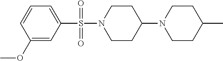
C1=CC(OC)=CC(S(N2CCC(N3CCC(C)CC3)CC2)(=O)=O)=C1
